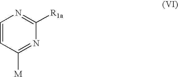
C1=CC([M])=NC([R1a])=N1
